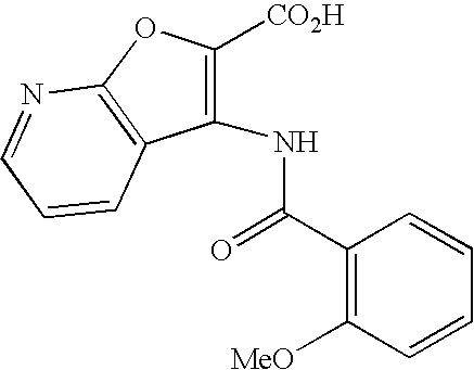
C1=NC2=C(C=C1)C(NC(C1=C([MeO])C=CC=C1)=O)=C([CO2H])O2
